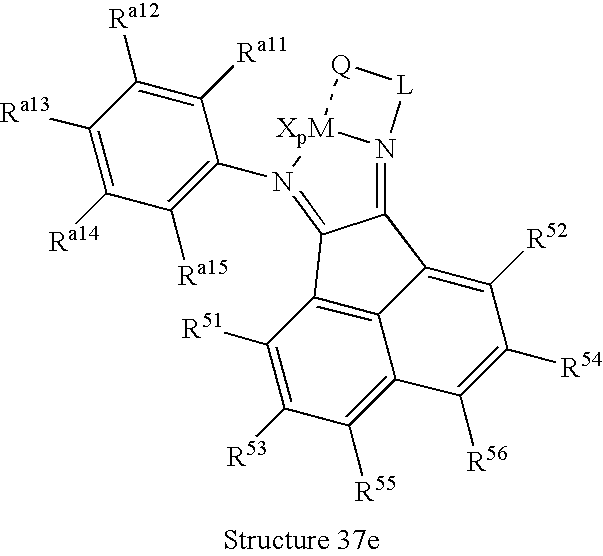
C1([Ra13])=C([Ra14])C([Ra15])=C(N2=C3C(=N4[XpM]2[Q][L]4)C2=C([R52])C([R54])=C([R56])C4=C([R55])C([R53])=C([R51])C3=C42)C([Ra11])=C1[Ra12]
